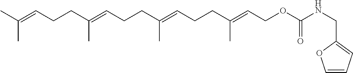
CC(=CCCC(=CCCC(=CCCC(=CCOC(NCC1=CC=CO1)=O)C)C)C)C
